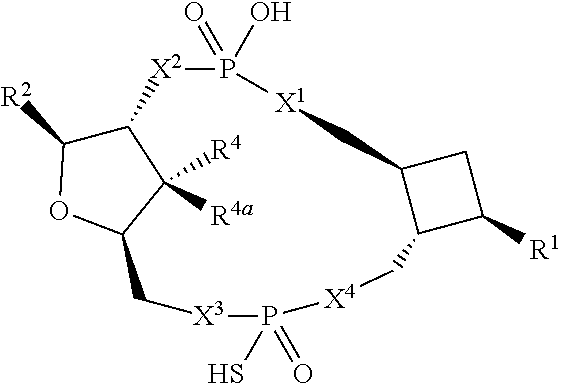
C12C([R2])OC(C1([R4a])[R4])C[X3]P(S)(=O)[X4]CC1C(C[X1]P(=O)(O)[X2]2)CC1[R1]
